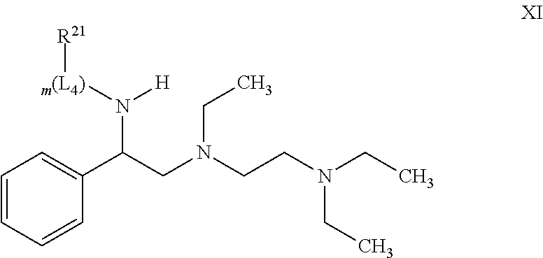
[R21][m(L4)]N(C(C1=CC=CC=C1)CN(CCN(CC)CC)CC)[H]
